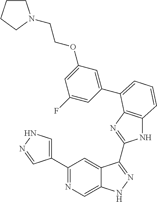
C1(C2=NC=C3C(=C2)C(C2=NC4=C(N2)C=CC=C4C2=CC(OCCN4CCCC4)=CC(F)=C2)=NN3)=CNN=C1
